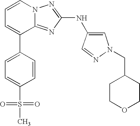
C1=CN2C(=NC(NC3=CN(CC4CCOCC4)N=C3)=N2)C(C2=CC=C(S(=O)(=O)C)C=C2)=C1
